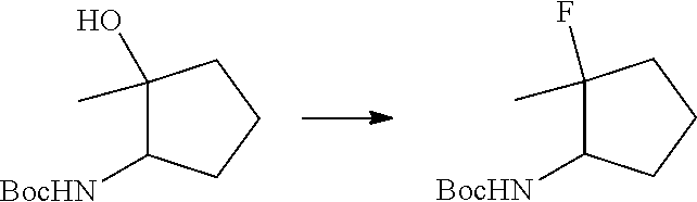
C1(O)(C)C([BocHN])CCC1.C1(F)(C)C([BocHN])CCC1
